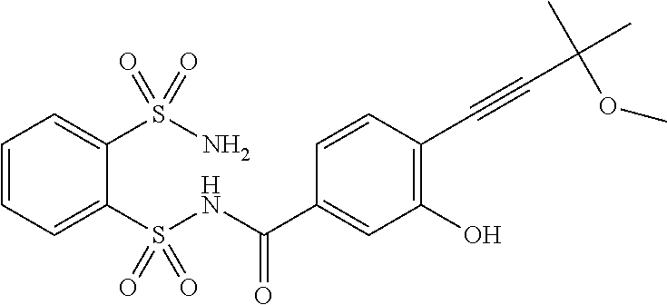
C1=CC=C(S(NC(C2=CC(O)=C(C#CC(C)(C)OC)C=C2)=O)(=O)=O)C(S(N)(=O)=O)=C1
